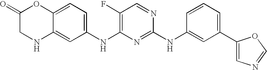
C1(F)=C(NC2=CC=C3C(=C2)NCC(=O)O3)N=C(NC2=CC(C3=CN=CO3)=CC=C2)N=C1
